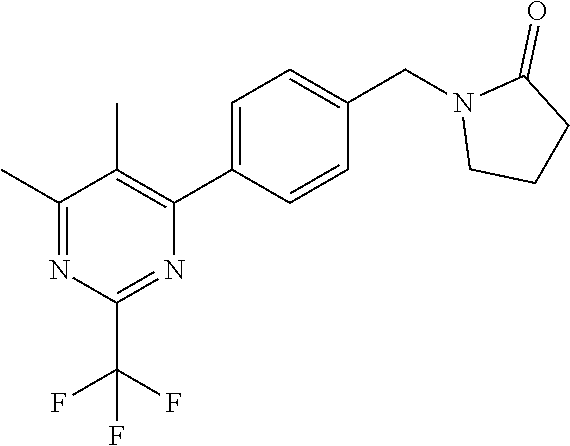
C1(C)=NC(C(F)(F)F)=NC(C2=CC=C(CN3CCCC3=O)C=C2)=C1C
